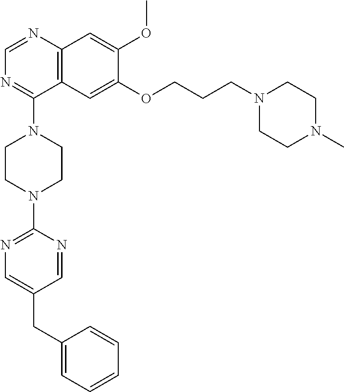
C12=C(N=CN=C1N1CCN(C3=NC=C(CC4=CC=CC=C4)C=N3)CC1)C=C(OC)C(OCCCN1CCN(C)CC1)=C2
